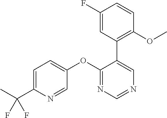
C1=C(C(C)(F)F)N=CC(OC2=NC=NC=C2C2=C(OC)C=CC(F)=C2)=C1
